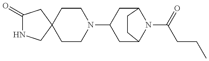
C1(=O)NCC2(C1)CCN(C1CC3N(C(=O)CCC)C(C1)CC3)CC2
